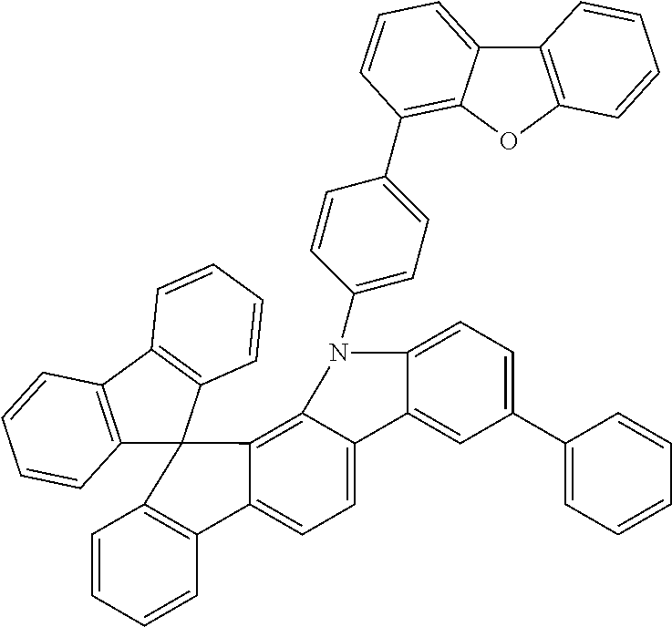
C12=C(C3=C(C=CC=C3)C13C1=C4C(=CC=C1C1=C3C=CC=C1)C1=CC(C3=CC=CC=C3)=CC=C1N4C1=CC=C(C3=C4C(=CC=C3)C3=C(O4)C=CC=C3)C=C1)C=CC=C2
